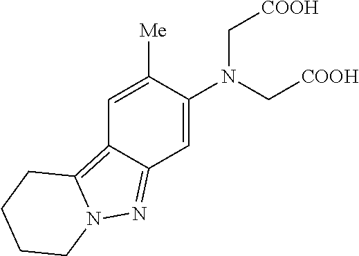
C1=C(N(C[COOH])C[COOH])C([Me])=CC2=C3N(N=C12)CCCC3
